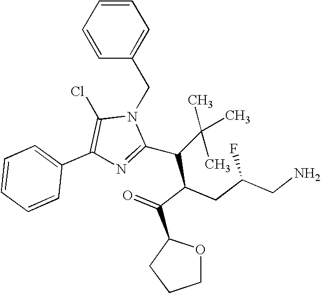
C1=CC=CC(CN2C(Cl)=C(C3=CC=CC=C3)N=C2C(C(C(=O)C2CCCO2)CC(CN)F)C(C)(C)C)=C1
